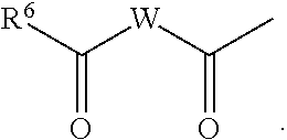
C(=O)([R6])[W]C(C)=O
